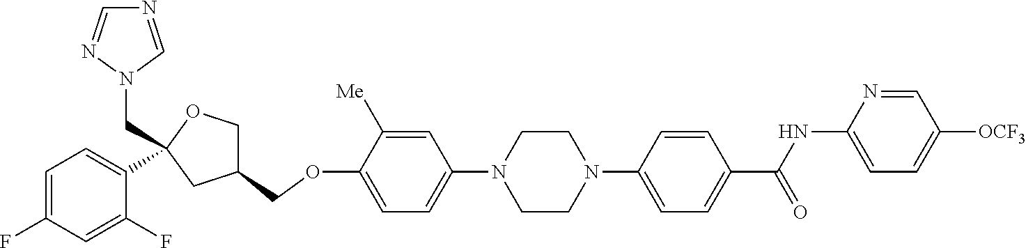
C1=C([Me])C(OCC2COC(CN3C=NC=N3)(C3=CC=C(F)C=C3F)C2)=CC=C1N1CCN(C2=CC=C(C(NC3=CC=C([OCF3])C=N3)=O)C=C2)CC1
